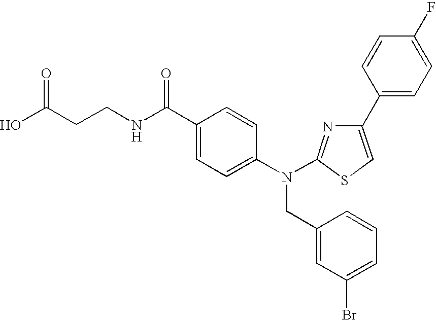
OC(CCNC(C1=CC=C(N(CC2=CC(Br)=CC=C2)C2=NC(C3=CC=C(F)C=C3)=CS2)C=C1)=O)=O
